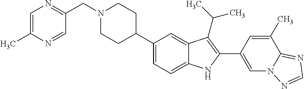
N1(CC2=NC=C(C)N=C2)CCC(C2=CC=C3C(=C2)C(C(C)C)=C(C2=CN4C(=NC=N4)C(C)=C2)N3)CC1
